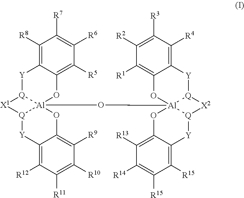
C1([R8])=C2C(=C([R5])C([R6])=C1[R7])O[Al]13(O[Al]456[Q]([Y]C7=C([R4])C([R3])=C([R2])C([R1])=C7O4)[X2][Q]5[Y]C4=C([R15])C([R15])=C([R14])C([R13])=C4O6)[Q]([Y]2)[X1][Q]1[Y]C1=C([R12])C([R11])=C([R10])C([R9])=C1O3
